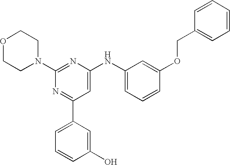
C1(N2CCOCC2)=NC(NC2=CC=CC(OCC3=CC=CC=C3)=C2)=CC(C2=CC=CC(O)=C2)=N1
